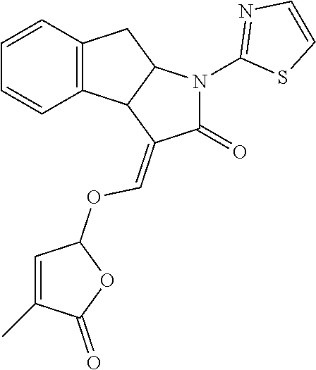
C12=C(C=CC=C1)CC1C2C(=COC2C=C(C)C(=O)O2)C(=O)N1C1=NC=CS1
